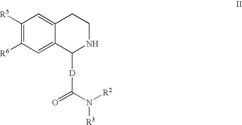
C1([R5])=C([R6])C=C2C(=C1)CCNC2[D]C(=O)N([R2])[R3]
